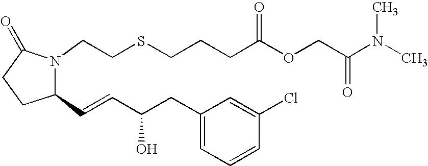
C1(C=CC(CC2=CC=CC(Cl)=C2)O)N(CCSCCCC(OCC(N(C)C)=O)=O)C(=O)CC1
